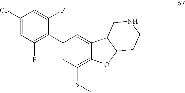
C1(Cl)=CC(F)=C(C2=CC(SC)=C3C(=C2)C2C(O3)CCNC2)C(F)=C1
